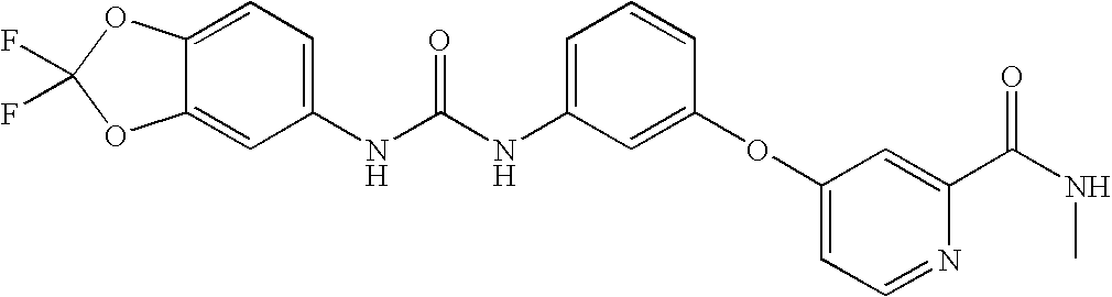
C12=CC(NC(NC3=CC=CC(OC4=CC=NC(C(NC)=O)=C4)=C3)=O)=CC=C1OC(F)(F)O2
